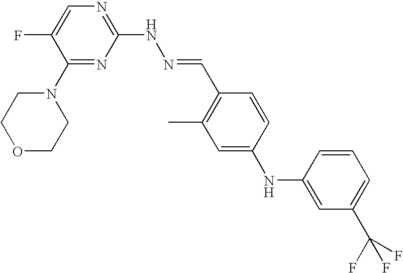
N1=C(NN=CC2=C(C)C=C(NC3=CC(C(F)(F)F)=CC=C3)C=C2)N=C(N2CCOCC2)C(F)=C1
